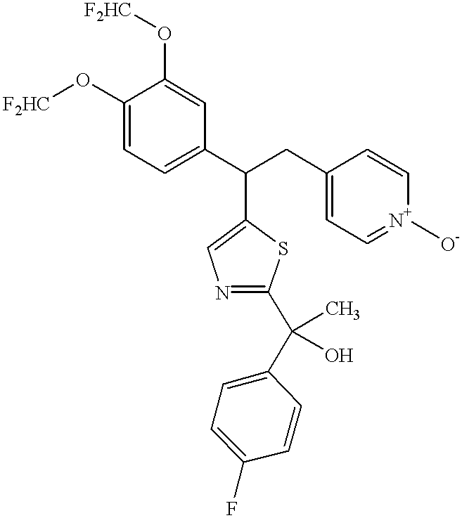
C1(O[F2HC])=CC=C(C(C2=CN=C(C(C3=CC=C(F)C=C3)(C)O)S2)CC2=CC=[N+]([O-])C=C2)C=C1O[F2HC]
